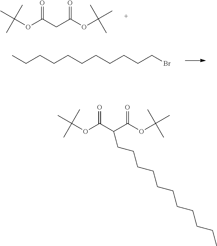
CC(OC(=O)CC(=O)OC(C)(C)C)(C)C.CCCCCCCCCCCBr.CC(OC(=O)C(C(=O)OC(C)(C)C)CCCCCCCCCCC)(C)C
